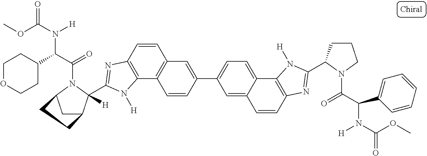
C1=CC2=C(C3=C1C=C(C1=CC=C4C(=C1)C=CC1=C4N([H])C(C4CCCN4C(C(C4=CC=CC=C4)N(C(OC)=O)[H])=O)=N1)C=C3)N([H])C(C1([H])C3CC(N1C(=O)C(C1CCOCC1)N(C(OC)=O)[H])CC3)=N2
